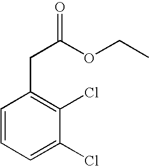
C1=CC=C(Cl)C(Cl)=C1CC(OCC)=O
